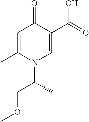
C1=C(C)N(C(C)COC)C=C(C(=O)O)C1=O
